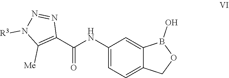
C1(NC(C2=C([Me])N([R3])N=N2)=O)=CC=C2C(=C1)B(O)OC2
